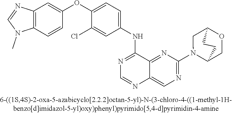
C1(OC2=CC=C(NC3=NC=NC4=CN=C(N5C6COC(C5)CC6)N=C34)C=C2Cl)=CC2=C(C=C1)N(C)C=N2
